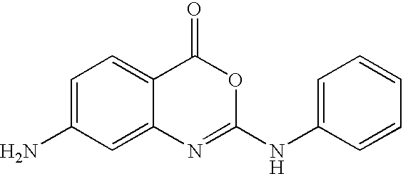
C1=C(N)C=C2C(=C1)C(=O)OC(NC1=CC=CC=C1)=N2
